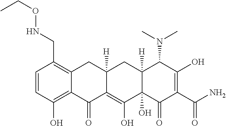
C1=CC(O)=C2C(=C1CNOCC)CC1([H])C(=C(O)C3(O)C([H])(C1)C(N(C)C)C(O)=C(C(=O)N)C3=O)C2=O
